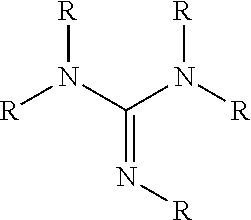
[R]N(C(N([R])[R])=N[R])[R]
